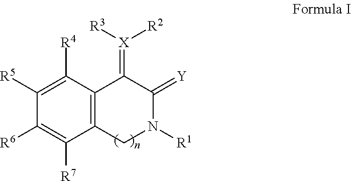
C12=C(C([R4])=C([R5])C([R6])=C1[R7])C(=[X]([R3])[R2])C(=[Y])N([R1])C2
